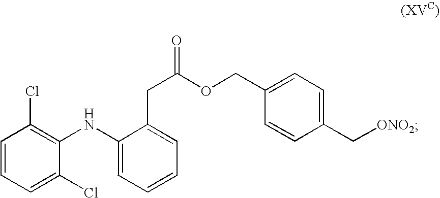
C1=CC=C(Cl)C(NC2=CC=CC=C2CC(OCC2=CC=C(C[ONO2])C=C2)=O)=C1Cl
